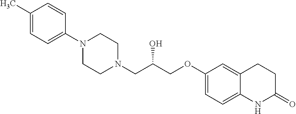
C1(C)=CC=C(N2CCN(CC(COC3=CC=C4C(=C3)CCC(=O)N4)O)CC2)C=C1
